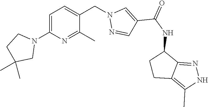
C1=C(N2CCC(C)(C)C2)N=C(C)C(CN2N=CC(C(NC3CCC4=C(C)NN=C34)=O)=C2)=C1
